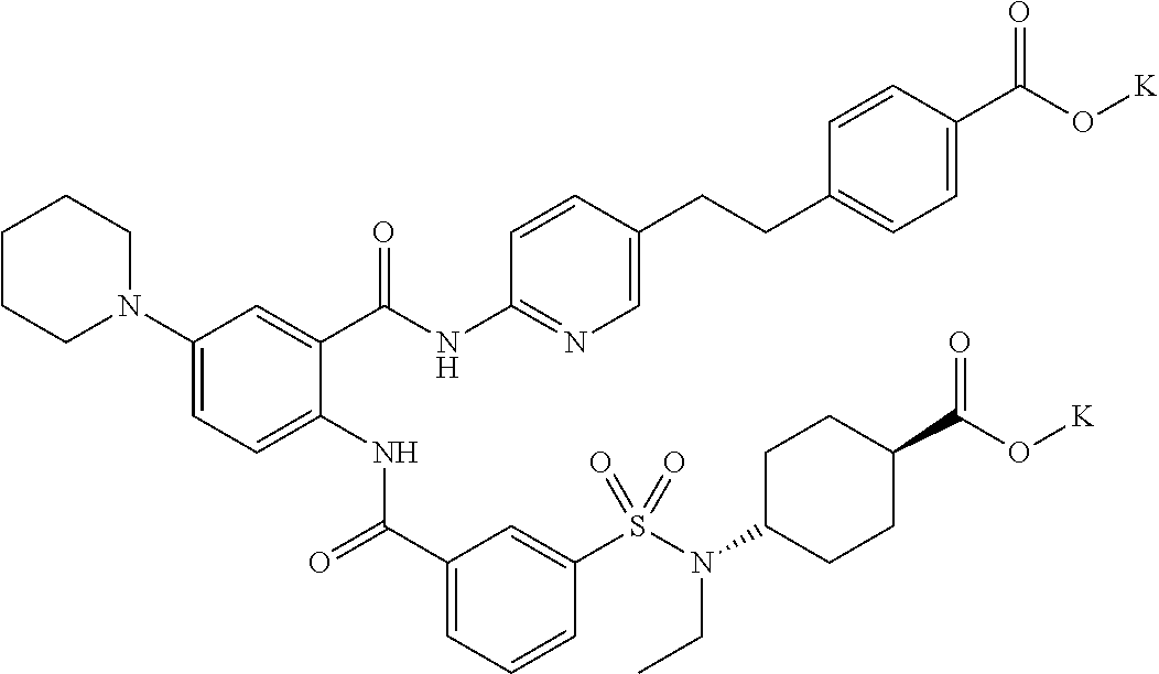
C1(N2CCCCC2)=CC=C(NC(C2=CC=CC(S(N(C3CCC(C(O[K])=O)CC3)CC)(=O)=O)=C2)=O)C(C(NC2=NC=C(CCC3=CC=C(C(O[K])=O)C=C3)C=C2)=O)=C1
